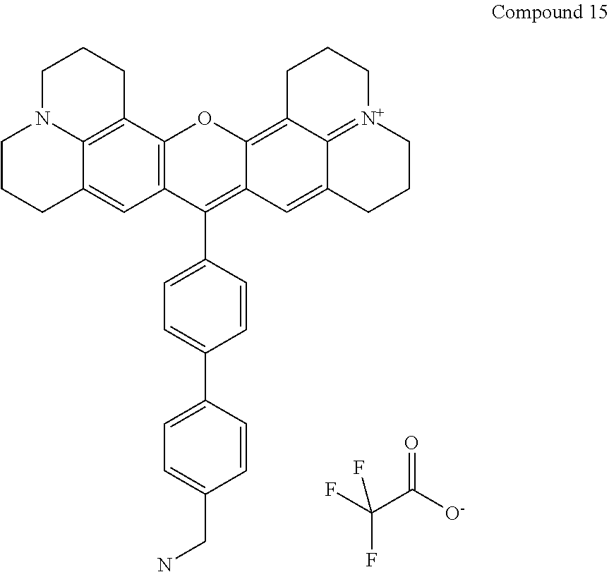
C12=C(C3=C4C(=C1)CCCN4CCC3)OC1=C3C4=[N+](CCCC4=CC1=C2C1=CC=C(C2=CC=C(CN)C=C2)C=C1)CCC3.FC(C([O-])=O)(F)F
